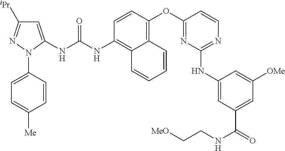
C1=CC(OC2=NC(NC3=CC(C(=O)NCC[MeO])=CC([OMe])=C3)=NC=C2)=C2C(=C1NC(NC1=CC([iPr])=NN1C1=CC=C([Me])C=C1)=O)C=CC=C2
